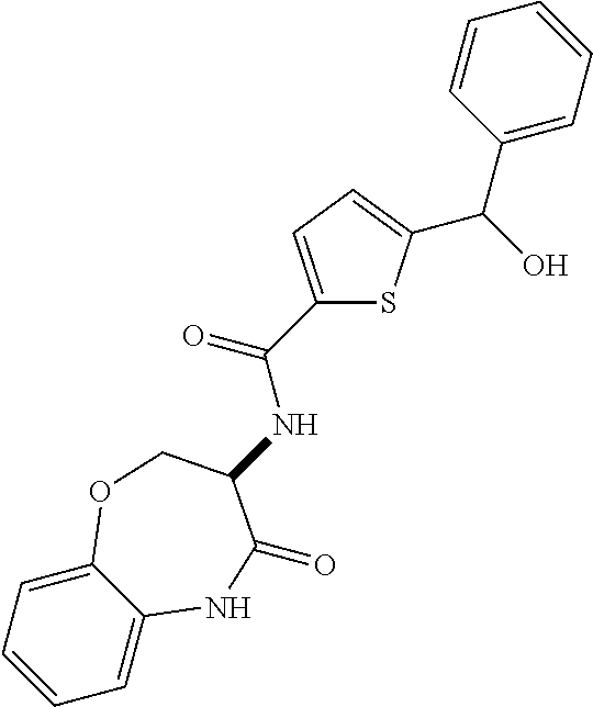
C1=C2C(=CC=C1)OCC(NC(C1=CC=C(C(C3=CC=CC=C3)O)S1)=O)C(=O)N2
